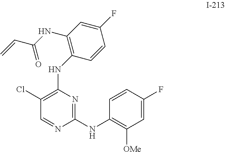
C1(Cl)=C(NC2=C(NC(C=C)=O)C=C(F)C=C2)N=C(NC2=C([OMe])C=C(F)C=C2)N=C1
